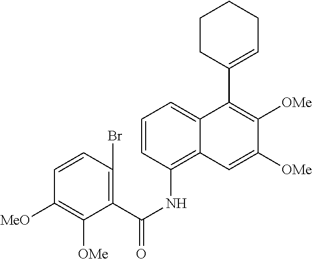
C1=CC(Br)=C(C(NC2=C3C(=CC=C2)C(C2=CCCCC2)=C([OMe])C([OMe])=C3)=O)C([OMe])=C1[MeO]
